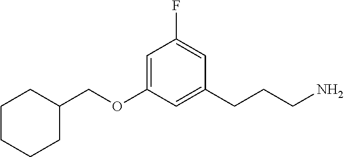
C1CCCC(COC2=CC(F)=CC(CCCN)=C2)C1
